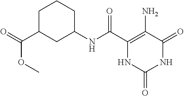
C1(NC(C2=C(N)C(=O)NC(=O)N2)=O)CCCC(C(OC)=O)C1
